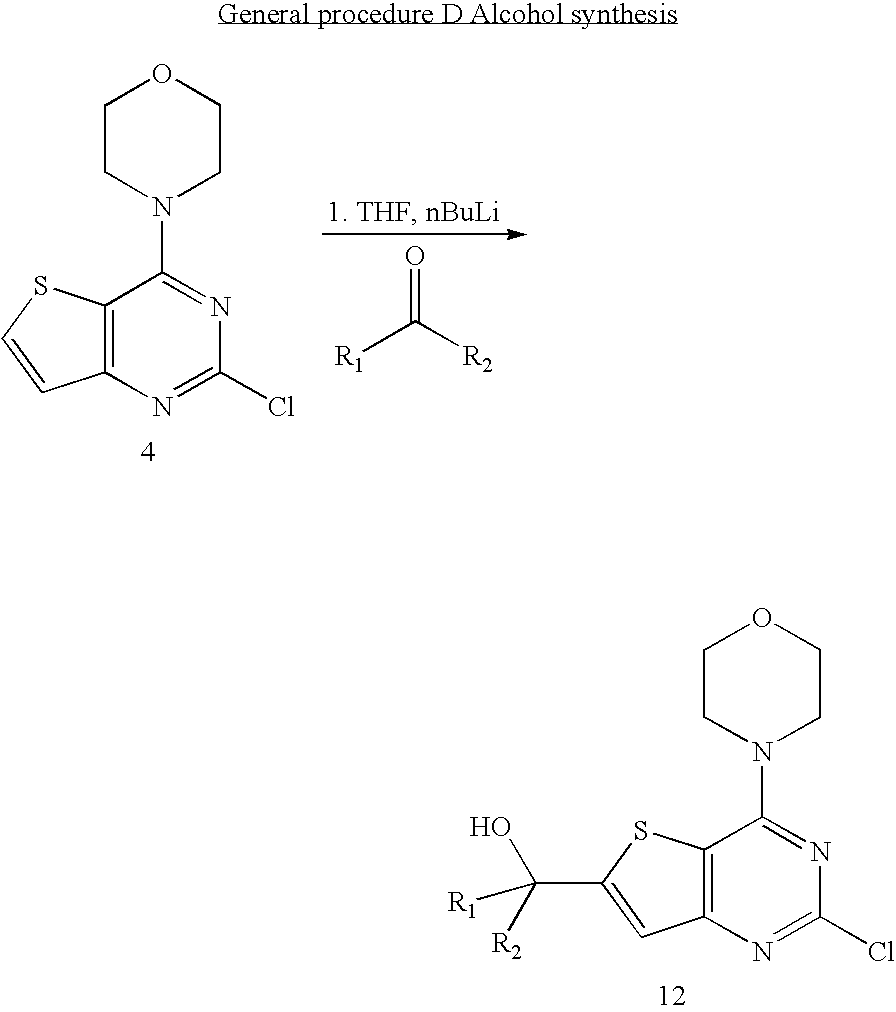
C12=C(N=C(Cl)N=C1N1CCOCC1)C=C(C(O)([R2])[R1])S2.C12=C(N=C(Cl)N=C1N1CCOCC1)C=CS2.[R1]C([R2])=O
